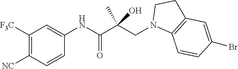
C1([F3C])=C([NC])C=CC(NC(C(CN2C3=C(CC2)C=C(Br)C=C3)(C)O)=O)=C1
